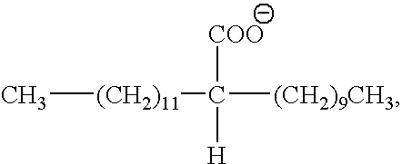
C[(CH2)11]C([H])([(CH2)9CH3])[COO]
